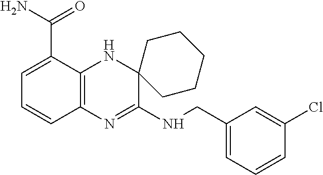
C1=C(C(N)=O)C2=C(C=C1)N=C(NCC1=CC=CC(Cl)=C1)C1(N2)CCCCC1
